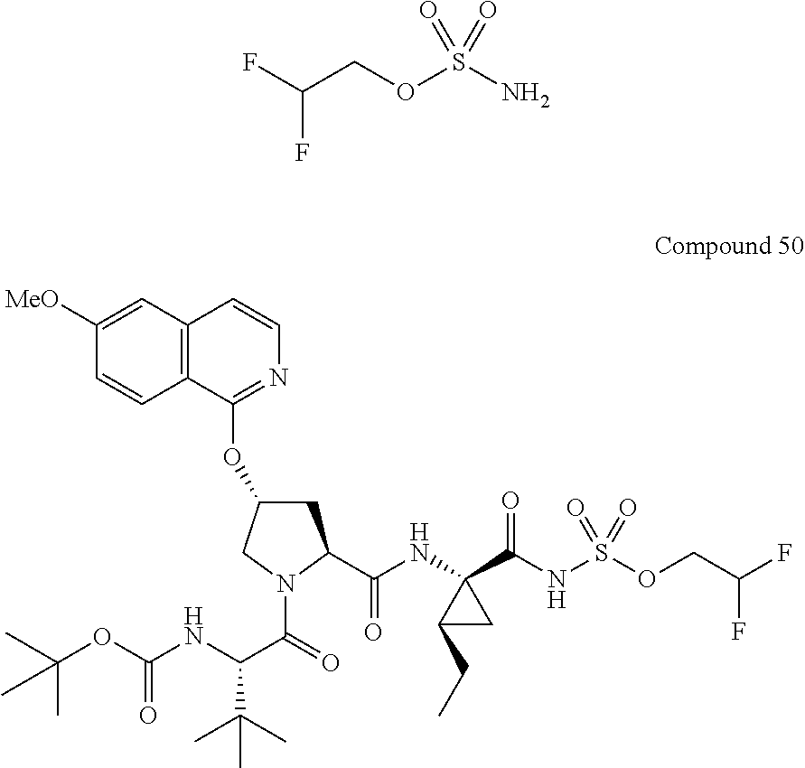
O=S(N)(OCC(F)F)=O.C12=C(C=CN=C1OC1CC(C(NC3(C(NS(=O)(=O)OCC(F)F)=O)CC3CC)=O)N(C(=O)C(NC(OC(C)(C)C)=O)C(C)(C)C)C1)C=C([MeO])C=C2
